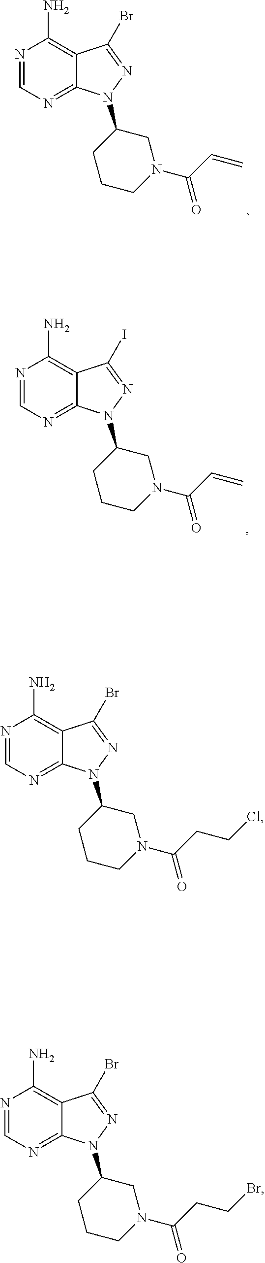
N1=CN=C2C(=C1N)C(Br)=NN2C1CCCN(C(CCCl)=O)C1.N1=CN=C2C(=C1N)C(Br)=NN2C1CCCN(C(CCBr)=O)C1.N1=CN=C2C(=C1N)C(Br)=NN2C1CCCN(C(C=C)=O)C1.N1=CN=C2C(=C1N)C(I)=NN2C1CCCN(C(C=C)=O)C1
